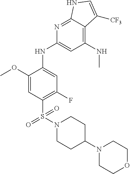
C1=C(OC)C(NC2=CC(NC)=C3C(=N2)NC=C3[CF3])=CC(F)=C1S(=O)(N1CCC(N2CCOCC2)CC1)=O
